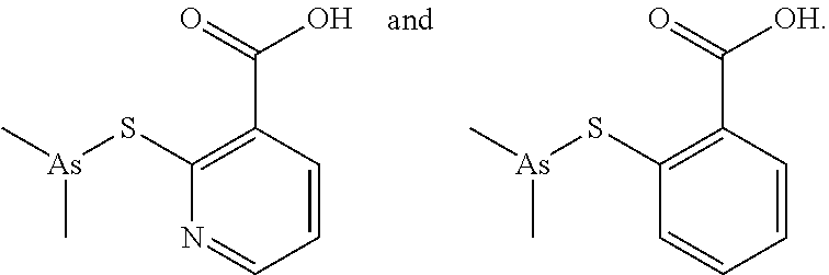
C[As](SC1=C(C(=O)O)C=CC=N1)C.C[As](SC1=C(C(=O)[OH])C=CC=C1)C
